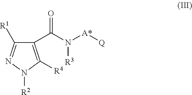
C1([R1])=NN([R2])C([R4])=C1C(N([A*][Q])[R3])=O
